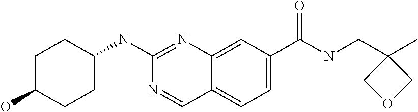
C1(O)CCC(NC2=NC3=CC(C(NCC4(C)COC4)=O)=CC=C3C=N2)CC1
